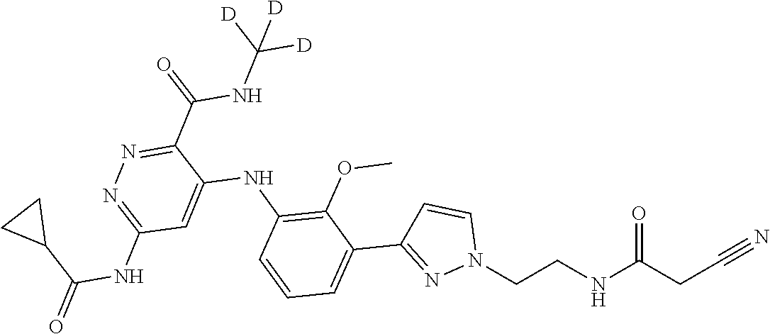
N#CCC(NCCN1C=CC(C2=CC=CC(NC3=CC(NC(C4CC4)=O)=NN=C3C(NC([D])([D])[D])=O)=C2OC)=N1)=O
